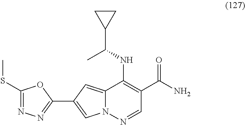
C12=CC(C3=NN=C(SC)O3)=CN1N=CC(C(N)=O)=C2NC(C)C1CC1
